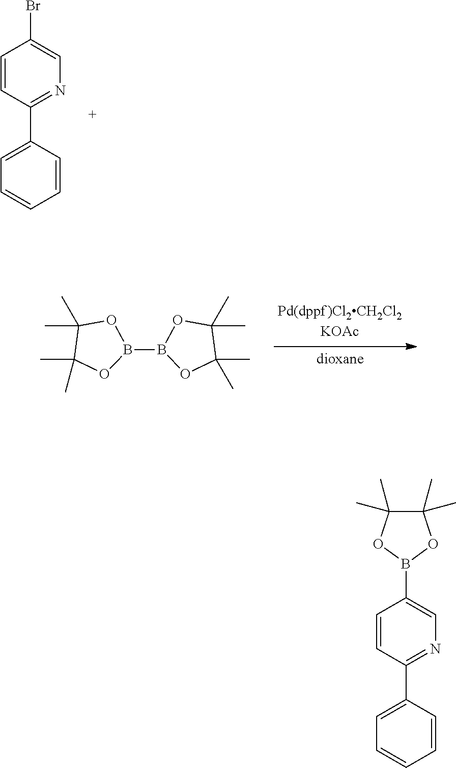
C1=CC(C2=NC=C(Br)C=C2)=CC=C1.C1(C)(C)C(C)(C)OB(B2OC(C)(C)C(C)(C)O2)O1.C1=CC(C2=NC=C(B3OC(C)(C)C(C)(C)O3)C=C2)=CC=C1
